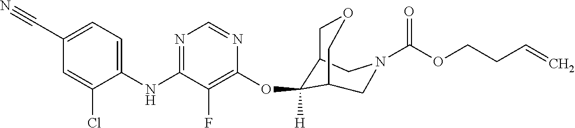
C1(NC2=NC=NC(OC3([H])C4COCC3CN(C(OCCC=C)=O)C4)=C2F)=CC=C(C#N)C=C1Cl
